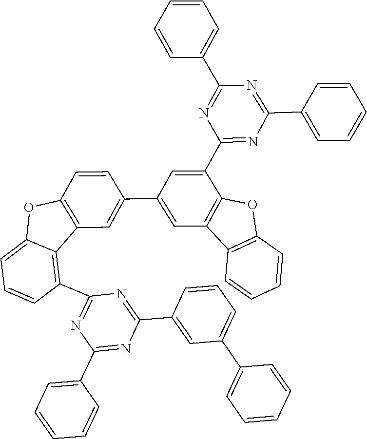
C1(C2=CC3=C(OC4=C3C=CC=C4)C(C3=NC(C4=CC=CC=C4)=NC(C4=CC=CC=C4)=N3)=C2)=CC2=C(C=C1)OC1=CC=CC(C3=NC(C4=CC=CC=C4)=NC(C4=CC(C5=CC=CC=C5)=CC=C4)=N3)=C21
